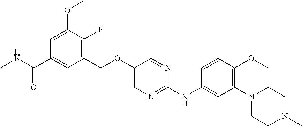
C1(COC2=CN=C(NC3=CC(N4CCN(C)CC4)=C(OC)C=C3)N=C2)=C(F)C(OC)=CC(C(NC)=O)=C1
